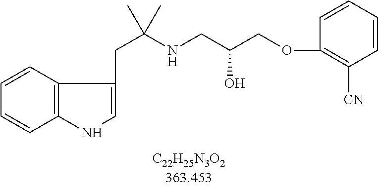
C1=CC2=C(C=C1)NC=C2CC(C)(C)NCC(COC1=C([CN])C=CC=C1)O
